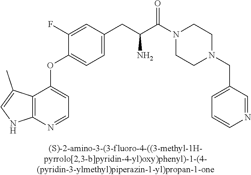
C1(F)=CC(CC(C(=O)N2CCN(CC3=CC=CN=C3)CC2)N)=CC=C1OC1=CC=NC2=C1C(C)=CN2
